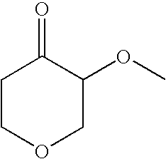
C1COCC(OC)C1=O
